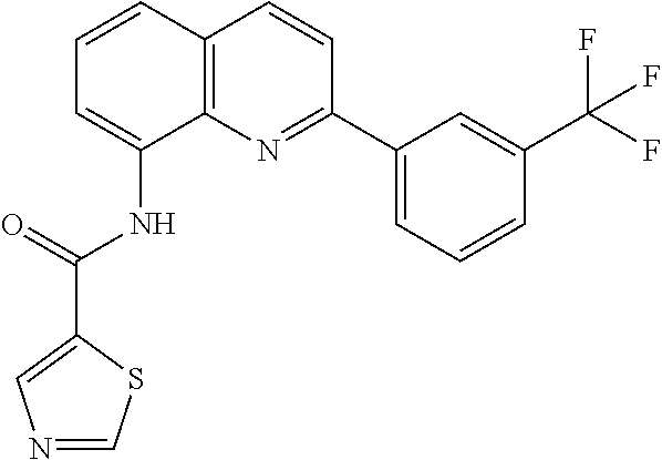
C1=CC2=C(C(NC(=O)C3=CN=CS3)=C1)N=C(C1=CC=CC(C(F)(F)F)=C1)C=C2
